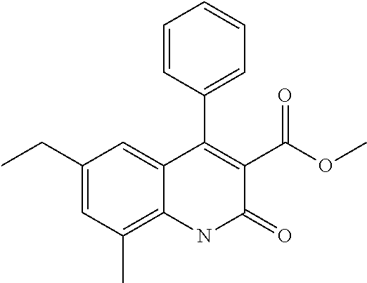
C1(CC)=CC(C)=C2C(=C1)C(C1=CC=CC=C1)=C(C(=O)OC)C(=O)N2
